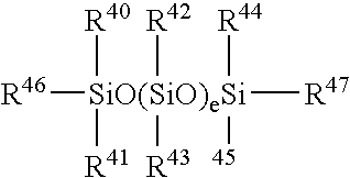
[R46][SiO(SiO)eSi]([R42])([R43])([R41])([R40])([R44])([45])[R47]
